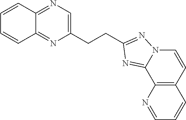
C1=CC2=NC=C(CCC3=NN4C=CC5=C(N=CC=C5)C4=N3)N=C2C=C1
